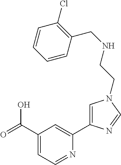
C1(C(=O)O)=CC=NC(C2=CN(CCNCC3=C(Cl)C=CC=C3)C=N2)=C1
